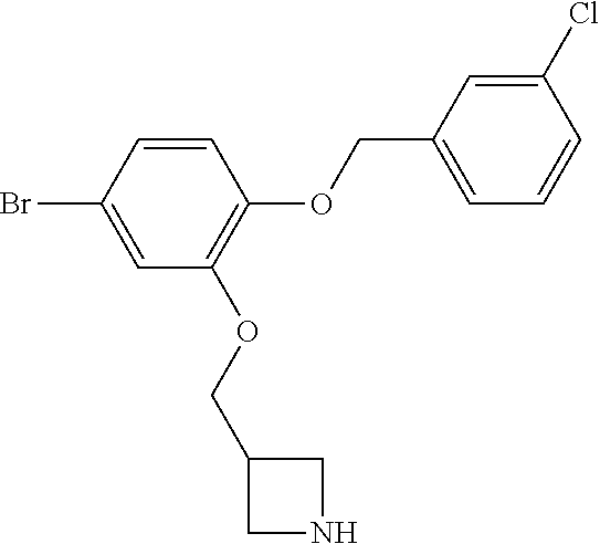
C1=CC(Br)=CC(OCC2CNC2)=C1OCC1=CC=CC(Cl)=C1
